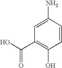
C1=CC(N)=CC(C(O)=O)=C1O
